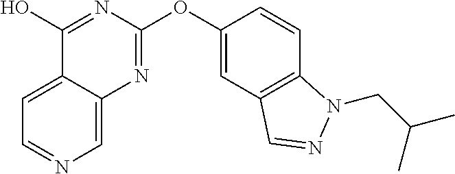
C1=C2C(=CN=C1)N=C(OC1=CC3=C(C=C1)N(CC(C)C)N=C3)N=C2O
